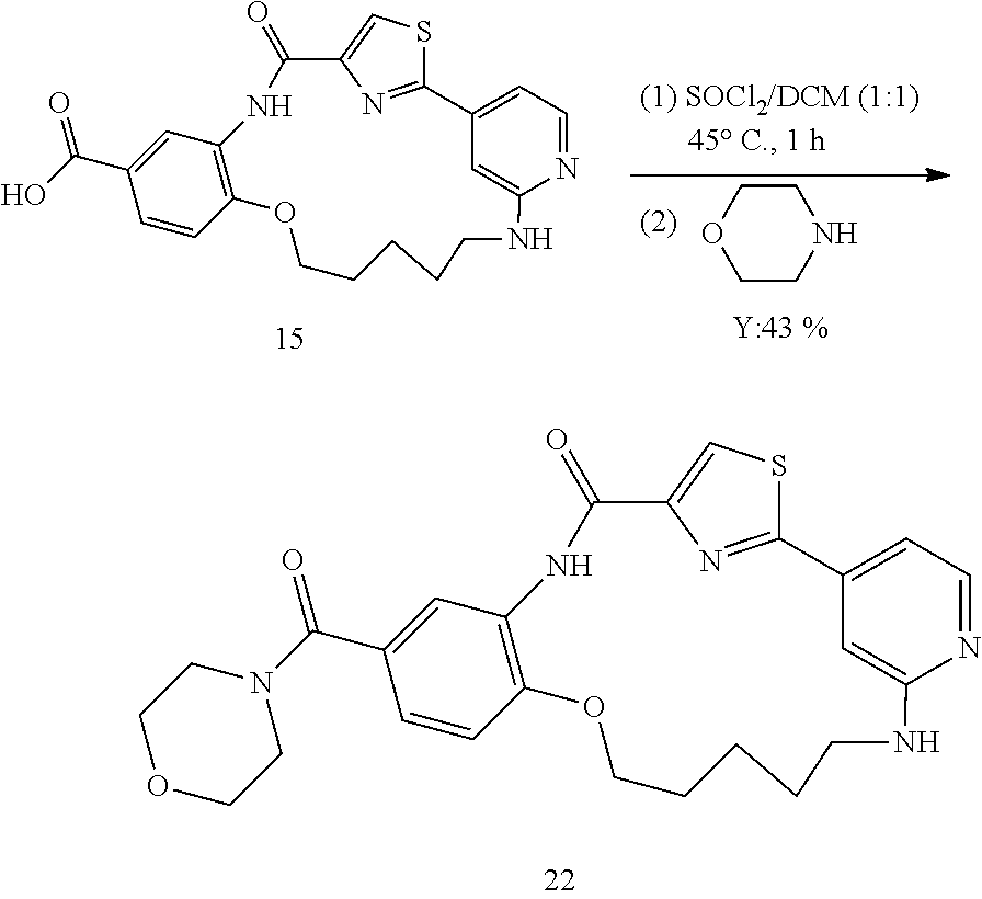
C1CNCCO1.C1=CC2=C(C=C1C(O)=O)NC(=O)C1=CSC(=N1)C1=CC=NC(=C1)NCCCCCO2.C1=CC2=C(C=C1C(N1CCOCC1)=O)NC(=O)C1=CSC(=N1)C1=CC=NC(=C1)NCCCCCO2
